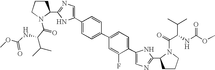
C1(C2=CN=C(C3CCCN3C(=O)C(NC(OC)=O)C(C)C)N2)=CC=C(C2=CC=C(C3=CN=C(C4CCCN4C(=O)C(C(C)C)NC(OC)=O)N3)C(F)=C2)C=C1
